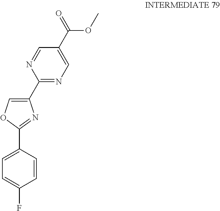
C1(C2=NC=C(C(=O)OC)C=N2)=COC(C2=CC=C(F)C=C2)=N1
